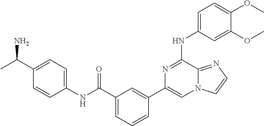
C1=C(NC2=NC(C3=CC(C(NC4=CC=C(C(C)N)C=C4)=O)=CC=C3)=CN3C2=NC=C3)C=C(OC)C(OC)=C1
